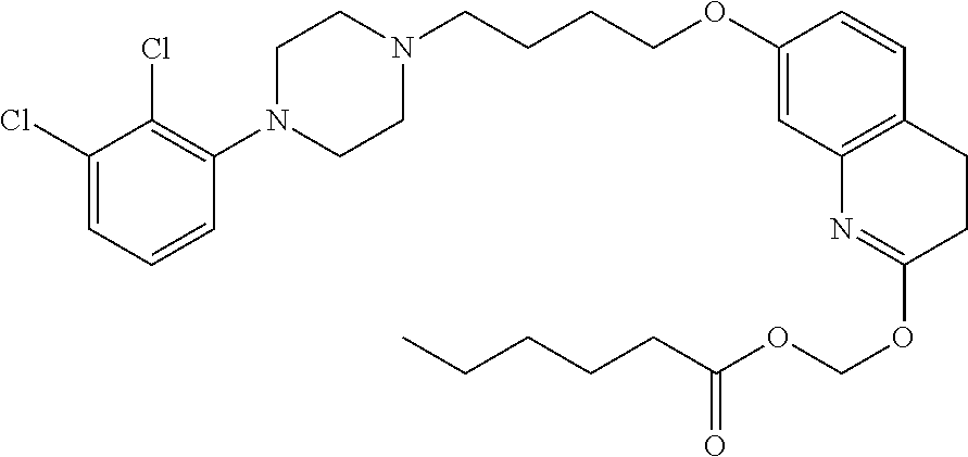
C1(Cl)=CC=CC(N2CCN(CCCCOC3=CC4=C(C=C3)CCC(OCOC(CCCCC)=O)=N4)CC2)=C1Cl
